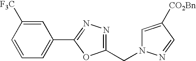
C1=CC=C(C2=NN=C(CN3C=C([CO2Bn])C=N3)O2)C=C1[F3C]
